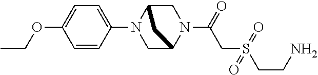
O(C1=CC=C(N2CC3N(C(=O)CS(CCN)(=O)=O)CC2C3)C=C1)CC
